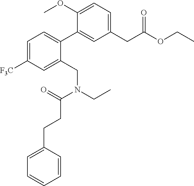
C1=C([F3C])C=C(CN(CC)C(=O)CCC2=CC=CC=C2)C(C2=CC(CC(OCC)=O)=CC=C2OC)=C1
